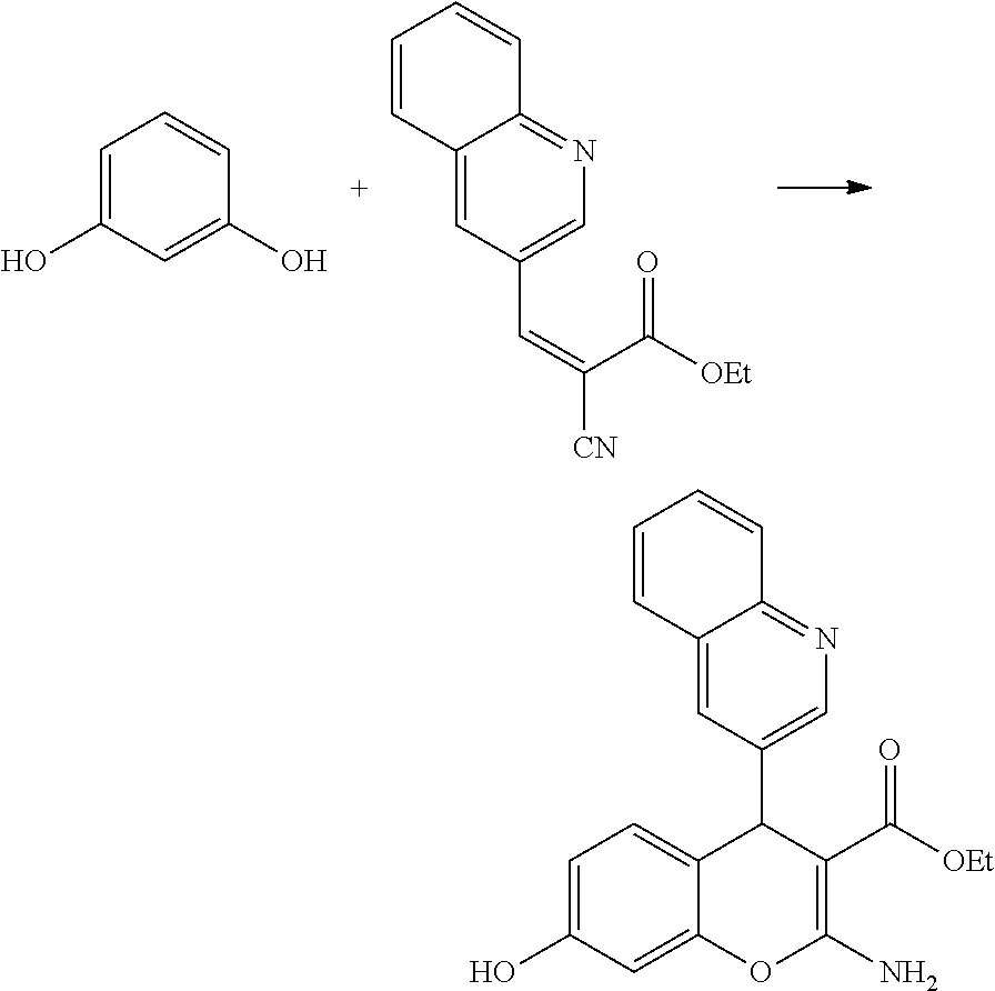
C1=C2C(=NC=C1C=C(C(=O)[OEt])[CN])C=CC=C2.C1=C(O)C=C(O)C=C1.C1=C2C(=NC=C1C1C(C(=O)[OEt])=C(N)OC3=CC(O)=CC=C13)C=CC=C2
